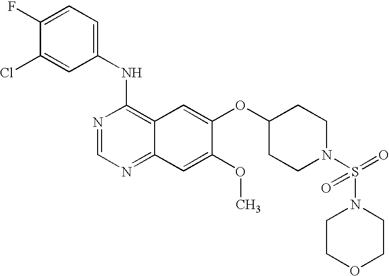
C1(NC2=C3C(=NC=N2)C=C(OC)C(OC2CCN(S(N4CCOCC4)(=O)=O)CC2)=C3)=CC=C(F)C(Cl)=C1
